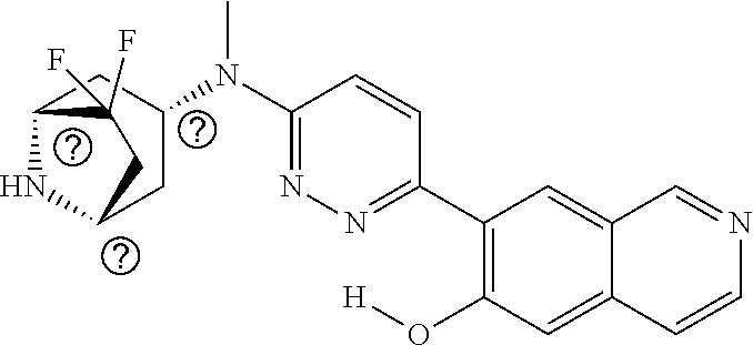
C1(C2=NN=C(N(C3CC4NC(C3)CC4(F)F)C)C=C2)=C(O[H])C=C2C(=C1)C=NC=C2
